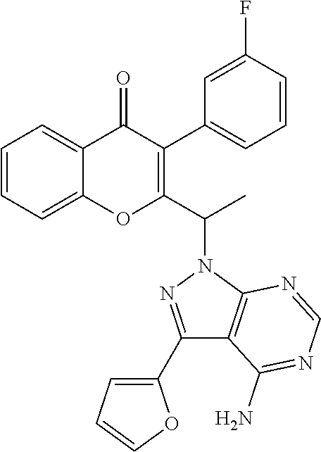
C1=CC=C2C(=C1)OC(C(N1N=C(C3=CC=CO3)C3=C1N=CN=C3N)C)=C(C1=CC=CC(F)=C1)C2=O
